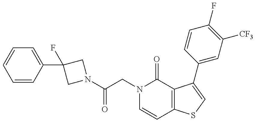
N1(C(CN2C=CC3=C(C2=O)C(C2=CC([CF3])=C(F)C=C2)=CS3)=O)CC(F)(C2=CC=CC=C2)C1
